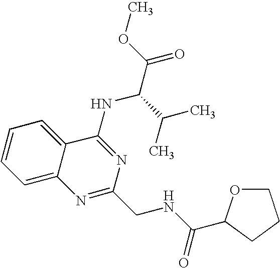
C12=CC=CC=C1C(NC(C(=O)OC)C(C)C)=NC(CNC(=O)C1OCCC1)=N2
